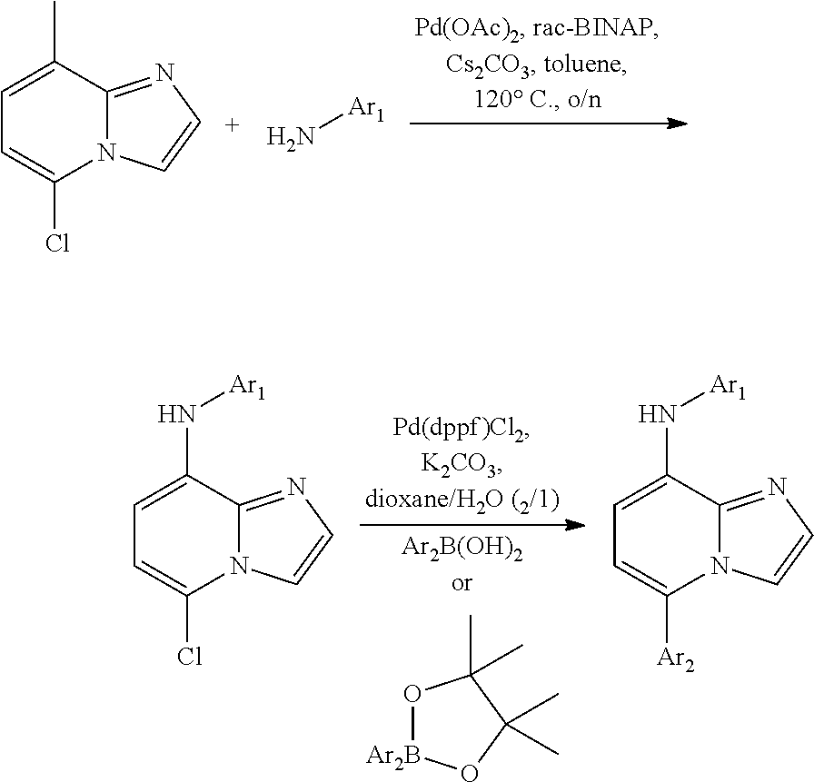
C1=C(C)C2=NC=CN2C(Cl)=C1.N[Ar1].O1[Ar2B]OC(C)(C)C1(C)C.C1=C(N[Ar1])C2=NC=CN2C(Cl)=C1.C1=C(N[Ar1])C2=NC=CN2C([Ar2])=C1
